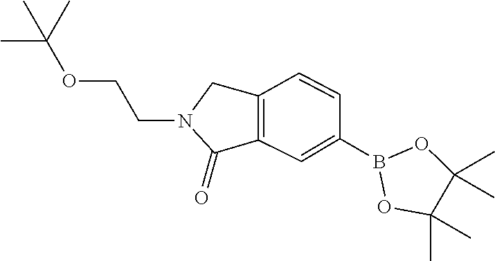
B1(C2=CC3=C(C=C2)CN(CCOC(C)(C)C)C3=O)OC(C)(C)C(C)(C)O1
